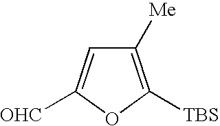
C1([Me])=C([TBS])OC([OHC])=C1
